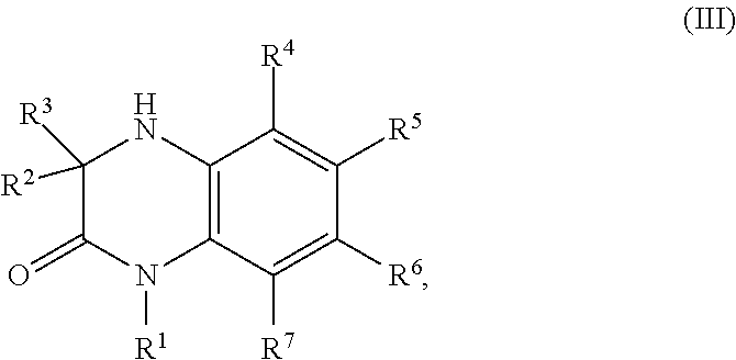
C1([R2])([R3])C(=O)N([R1])C2=C(N1)C([R4])=C([R5])C([R6])=C2[R7]
